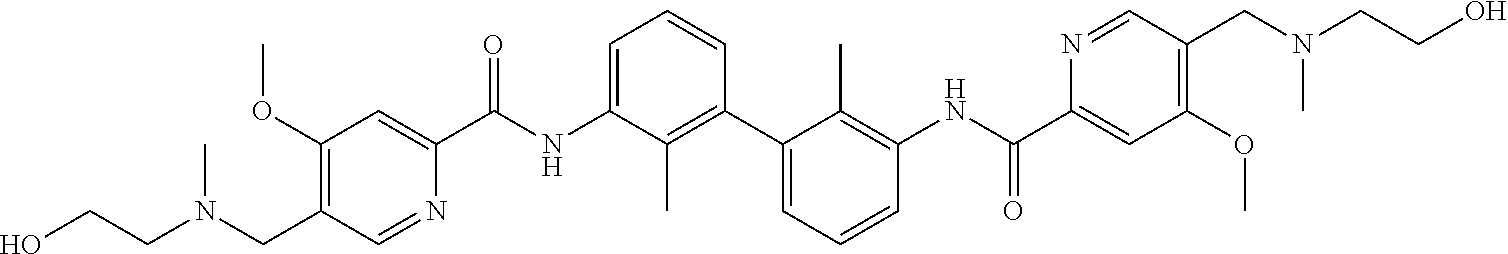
C1(OC)=C(CN(CCO)C)C=NC(C(NC2=CC=CC(C3=CC=CC(NC(C4=CC(OC)=C(CN(C)CCO)C=N4)=O)=C3C)=C2C)=O)=C1
